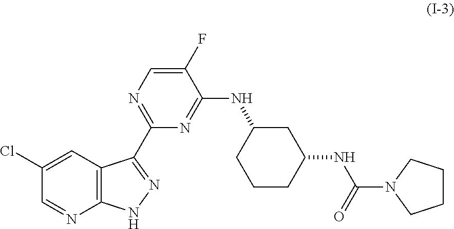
C12=C(C=C(Cl)C=N1)C(C1=NC=C(F)C(NC3CCCC(NC(N4CCCC4)=O)C3)=N1)=NN2
